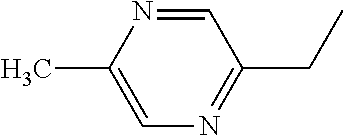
C1=NC(C)=CN=C1CC
